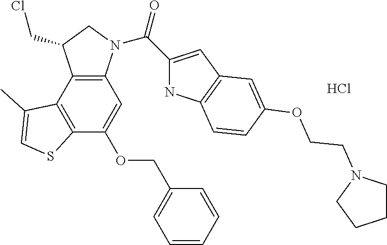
C12=C(N(C(=O)C3=CC4=C(N3)C=CC(OCCN3CCCC3)=C4)CC1CCl)C=C(OCC1=CC=CC=C1)C1=C2C(C)=CS1.Cl
